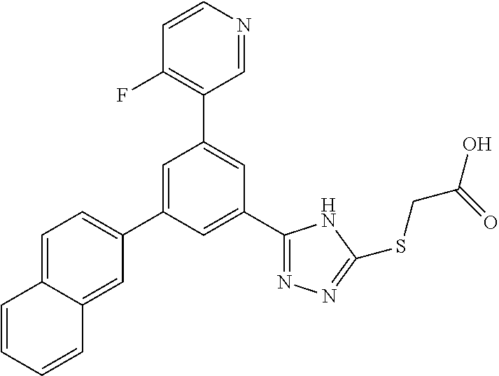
C1(C2=NN=C(SCC(O)=O)N2)=CC(C2=CC=C3C(=C2)C=CC=C3)=CC(C2=C(F)C=CN=C2)=C1
